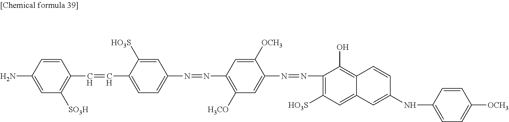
C1([HO3S])=CC(N=NC2=C([H3CO])C=C(N=NC3=C([HO3S])C=C4C(=C3O)C=CC(NC3=CC=C([OCH3])C=C3)=C4)C([OCH3])=C2)=CC=C1C=CC1=C([SO3H])C=C(N)C=C1
